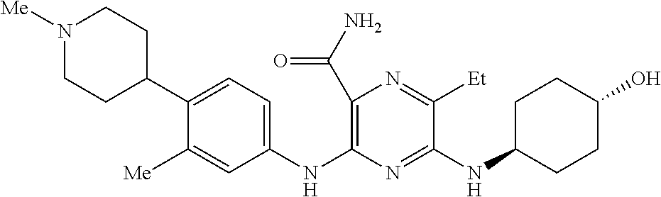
C1(C(N)=O)=C(NC2=CC=C(C3CCN([Me])CC3)C([Me])=C2)N=C(NC2CCC(O)CC2)C([Et])=N1
